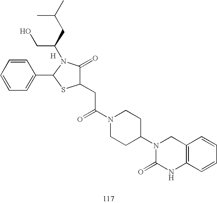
C1(CC(N2CCC(N3C(=O)NC4=C(C3)C=CC=C4)CC2)=O)C(=O)N(C(CO)CC(C)C)C(C2=CC=CC=C2)S1.[H]
